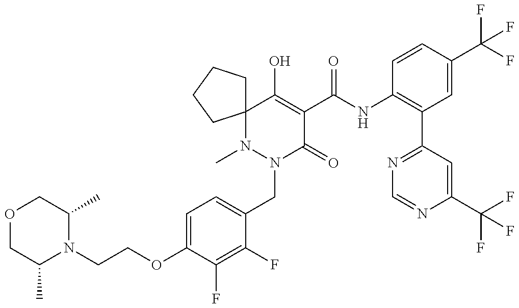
N1(C)N(CC2=CC=C(OCCN3C(C)COCC3C)C(F)=C2F)C(=O)C(C(NC2=C(C3=NC=NC(C(F)(F)F)=C3)C=C(C(F)(F)F)C=C2)=O)=C(O)C12CCCC2
